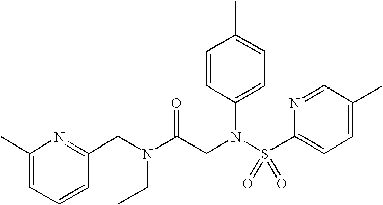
C1(C)=CC=CC(CN(CC)C(CN(S(C2=CC=C(C)C=N2)(=O)=O)C2=CC=C(C)C=C2)=O)=N1
